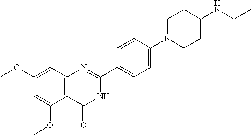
C12=C(C=C(OC)C=C1OC)N=C(C1=CC=C(N3CCC(NC(C)C)CC3)C=C1)NC2=O
